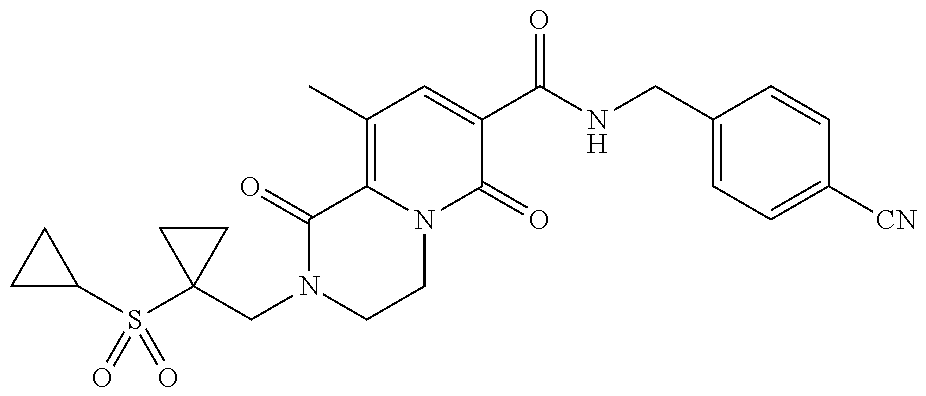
C1(CN2CCN3C(=C(C)C=C(C(NCC4=CC=C([CN])C=C4)=O)C3=O)C2=O)(S(C2CC2)(=O)=O)CC1
